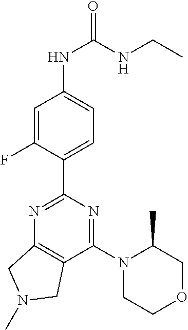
C1=C(F)C(C2=NC3=C(C(N4CCOCC4C)=N2)CN(C)C3)=CC=C1NC(NCC)=O
